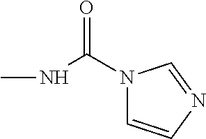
N1(C(NC)=O)C=CN=C1
